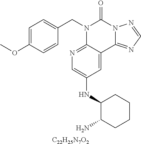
[C22H25N7O2].C1=C(OC)C=CC(CN2C3=NC=C(NC4C(N)CCCC4)C=C3C3=NC=NN3C2=O)=C1
